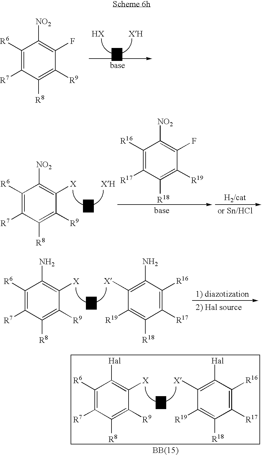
B.C1([R6])=C([R7])C([R8])=C([R9])C(F)=C1[NO2].B.C1([R6])=C([R7])C([R8])=C([R9])C([X])=C1N.C1([X])=C(N)C([R16])=C([R17])C([R18])=C1[R19].B.C1([R6])=C([R7])C([R8])=C([R9])C([X])=C1[NO2].[XH].C1([R16])=C([R17])C([R18])=C([R19])C(F)=C1[NO2].B.C1([R6])=C([R7])C([R8])=C([R9])C([X])=C1[Hal].C1([X])=C([Hal])C([R16])=C([R17])C([R18])=C1[R19]
